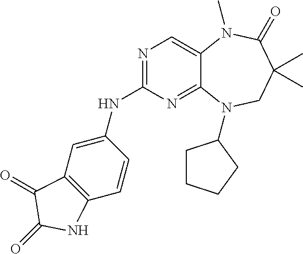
N1=C(NC2=CC3=C(C=C2)NC(=O)C3=O)N=C2C(=C1)N(C)C(=O)C(C)(C)CN2C1CCCC1
